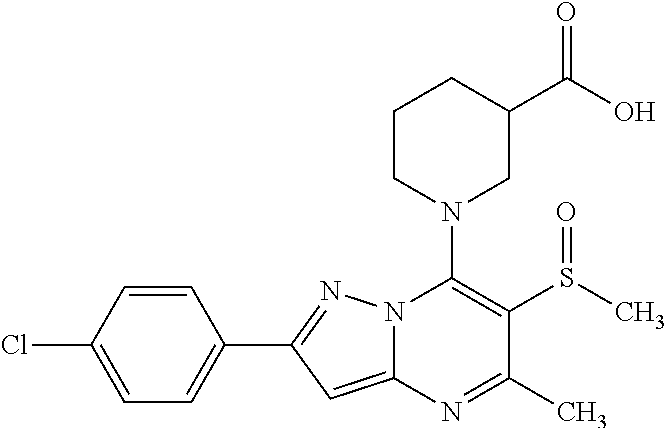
C1=CC(Cl)=CC=C1C1=NN2C(=C1)N=C(C)C(S(C)=O)=C2N1CC(C(O)=O)CCC1
